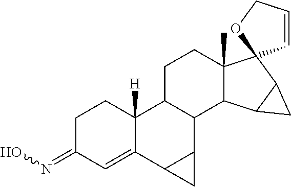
C1C(=NO)C=C2C([H])(C1)C1C(C3C2C3)C2C(C)(CC1)C1(C3C2C3)C=CCO1
